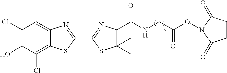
C1(Cl)=C(O)C(Cl)=C2C(=C1)N=C(C1=NC(C(=O)NCC(ON3C(=O)CCC3=O)=O)C(C)(C)S1)S2
